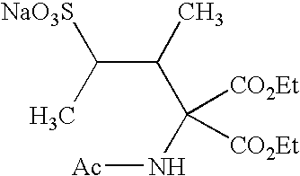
[Ac]NC(C(C(C)[NaO3S])C)([CO2Et])[CO2Et]
